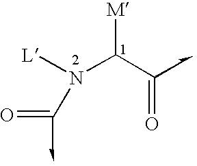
N(C(C=O)[M])([L])C=O
